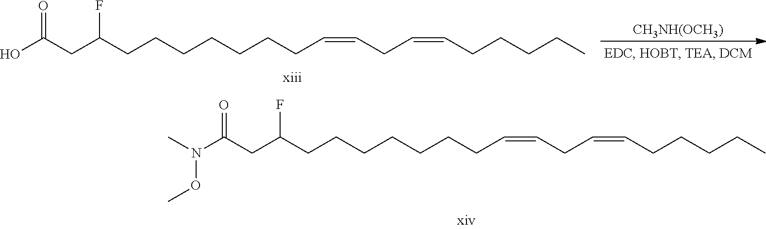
C(=CCC=CCCCCC)CCCCCCCC(CC(N(C)OC)=O)F.C(=CCC=CCCCCC)CCCCCCCC(CC(O)=O)F.[CH3NH(OCH3)]
